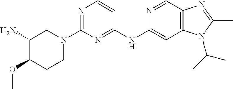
C1(NC2=NC(N3CC(N)C(OC)CC3)=NC=C2)=CC2=C(C=N1)N=C(C)N2C(C)C
